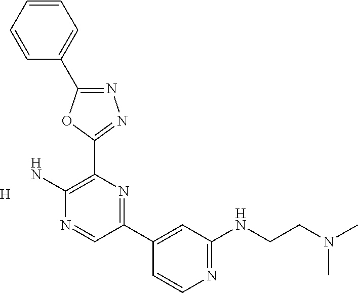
[H].NC1=C(C2=NN=C(C3=CC=CC=C3)O2)N=C(C2=CC(NCCN(C)C)=NC=C2)C=N1
